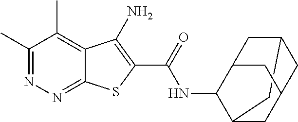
C1(C)=NN=C2C(=C1C)C(N)=C(C(=O)NC1C3CC4CC(CC1C4)C3)S2
